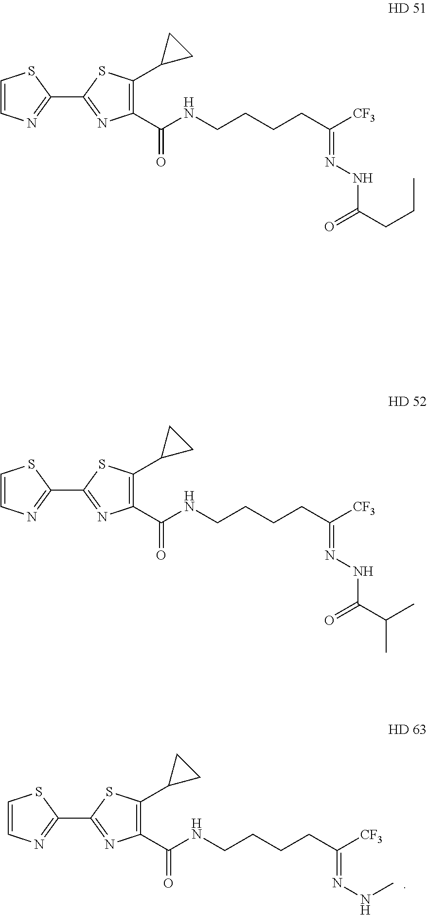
C1=CN=C(C2=NC(C(=O)NCCCCC([CF3])=NNC)=C(C3CC3)S2)S1.C1=CN=C(C2=NC(C(=O)NCCCCC([CF3])=NNC(CCC)=O)=C(C3CC3)S2)S1.C1=CN=C(C2=NC(C(=O)NCCCCC([CF3])=NNC(C(C)C)=O)=C(C3CC3)S2)S1
